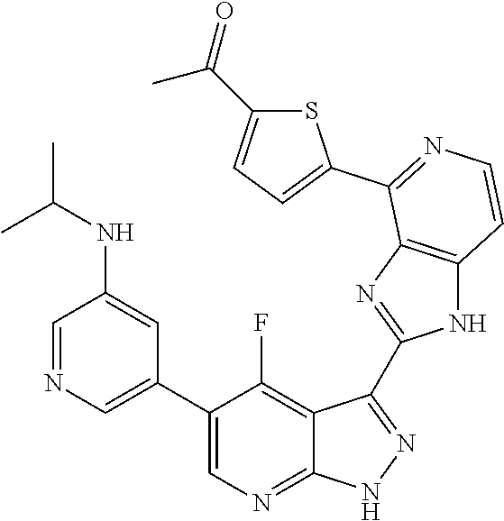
C1=NC=C(C2=CN=C3C(=C2F)C(C2=NC4=C(N2)C=CN=C4C2=CC=C(C(=O)C)S2)=N[N H]3)C=C1NC(C)C
